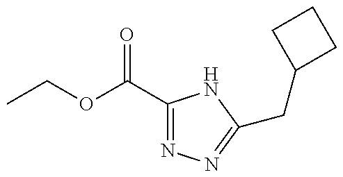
CCOC(C1=NN=C(CC2CCC2)N1)=O
